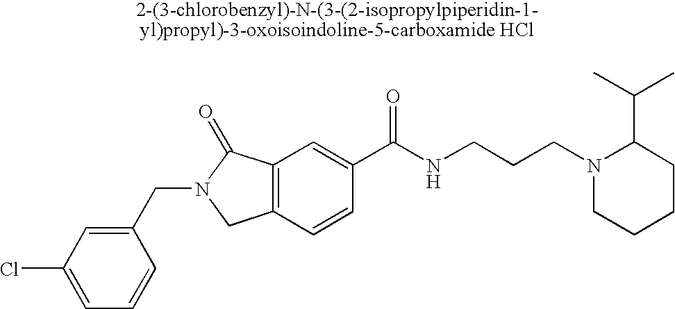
C1=C(Cl)C=C(CN2CC3=C(C2=O)C=C(C(NCCCN2CCCCC2C(C)C)=O)C=C3)C=C1
